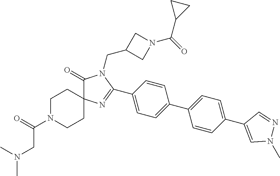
C1(=O)N(CC2CN(C(=O)C3CC3)C2)C(C2=CC=C(C3=CC=C(C4=CN(C)N=C4)C=C3)C=C2)=NC12CCN(C(=O)CN(C)C)CC2
